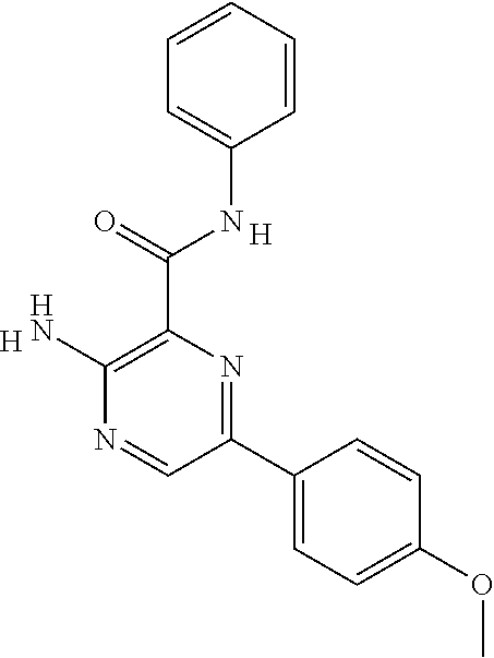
C1=CC=CC=C1NC(C1=C(N)N=CC(C2=CC=C(OC)C=C2)=N1)=O.[H].[H]
